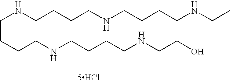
C(CCCNCCCCNCCO)NCCCCNCCCCNCC.[5HCl]
